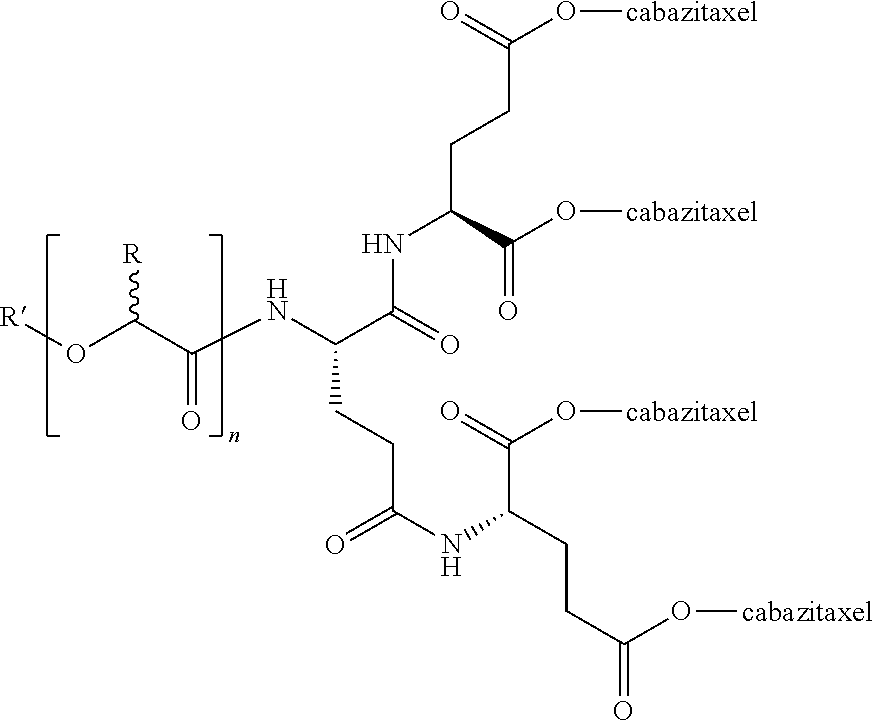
[R]OC(C(NC(C(NC(CCC(O[cabazitaxel])=O)C(O[cabazitaxel])=O)=O)CCC(NC(CCC(=O)O[cabazitaxel])C(O[cabazitaxel])=O)=O)=O)[R]
